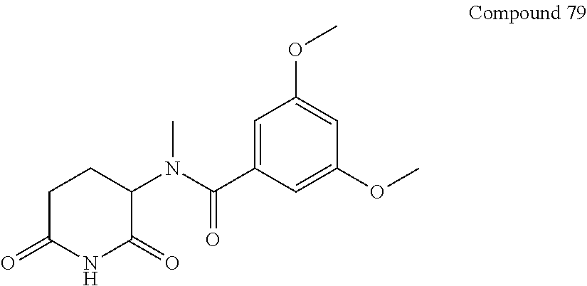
C1(N(C(C2=CC(OC)=CC(OC)=C2)=O)C)C(=O)NC(=O)CC1
